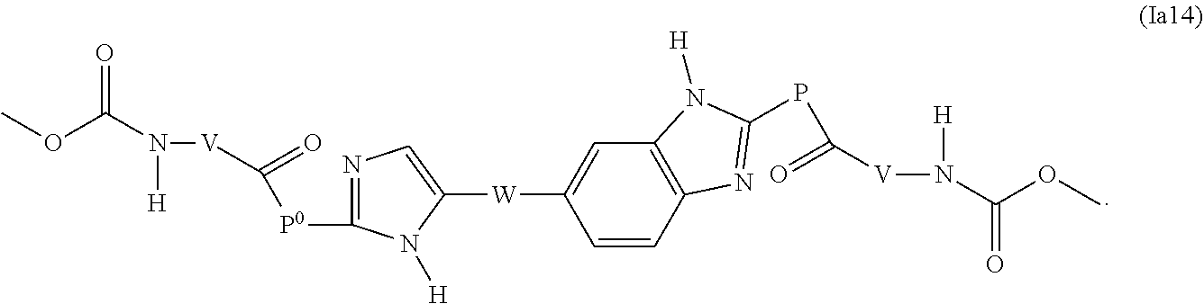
COC(N([H])[V]C(=O)[P0]C1=NC=C([W]C2=CC3=C(C=C2)N=C(PC(=O)[V]N([H])C(OC)=O)N3[H])N1[H])=O
